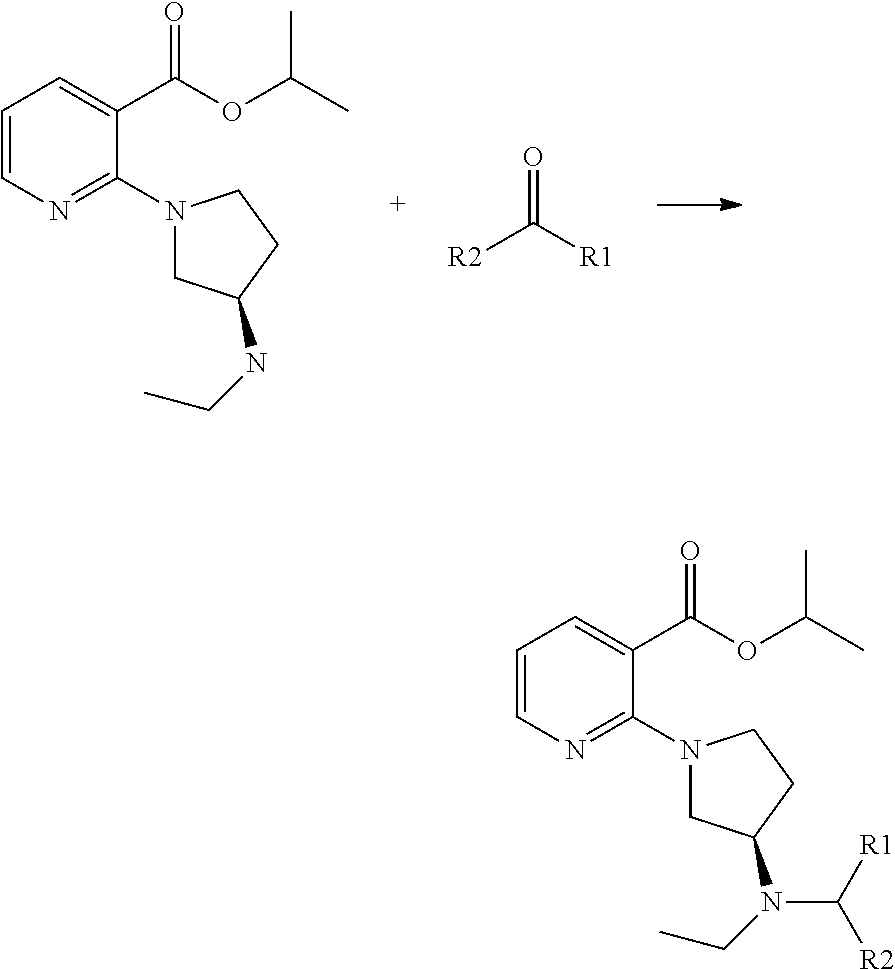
C1=CN=C(N2CC(NCC)CC2)C(C(OC(C)C)=O)=C1.O=C([R2])[R1].C1=CN=C(N2CC(N(CC)C([R2])[R1])CC2)C(C(OC(C)C)=O)=C1
